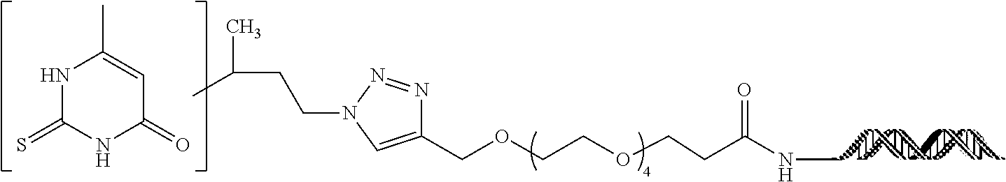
C1(COCCOCCC(NC)=O)=CN(CCC(C)C)N=N1.N1C(=S)NC(=O)C=C1C
